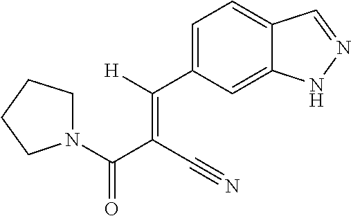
C1=C(C(=C(C#N)C(=O)N2CCCC2)[H])C=C2C(=C1)C=NN2
